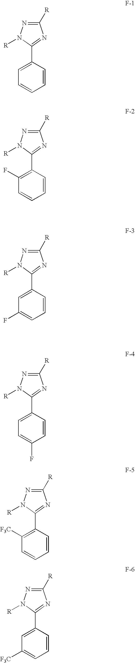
C1([R])=NN([R])C(C2=CC=CC=C2)=N1.C1([R])=NN([R])C(C2=C(F)C=CC=C2)=N1.C1([R])=NN([R])C(C2=CC(F)=CC=C2)=N1.C1([R])=NN([R])C(C2=CC=C(F)C=C2)=N1.C1([R])=NN([R])C(C2=C([F3C])C=CC=C2)=N1.C1([R])=NN([R])C(C2=CC([F3C])=CC=C2)=N1
